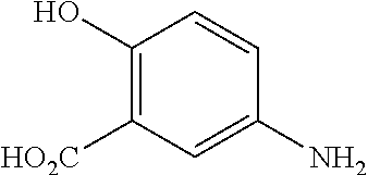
C1(O)=C([HO2C])C=C(N)C=C1
